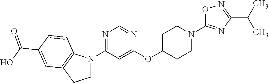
C1C(OC2=CC(N3CCC4=C3C=CC(C(O)=O)=C4)=NC=N2)CCN(C2=NC(C(C)C)=NO2)C1
